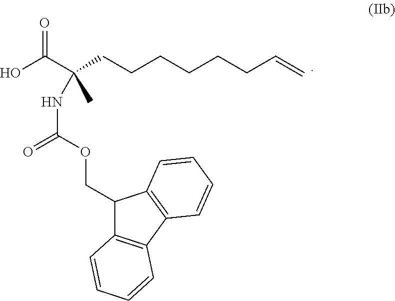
C1(COC(NC(C)(C(O)=O)CCCCCCC=C)=O)C2=C(C3=C1C=CC=C3)C=CC=C2
